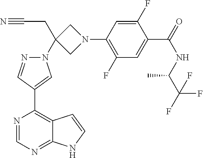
N1=CN=C2C(=C1C1=CN(C3(CC#N)CN(C4=C(F)C=C(C(=O)NC(C(F)(F)F)C)C(F)=C4)C3)N=C1)C=CN2
